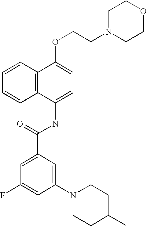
C1=CC2=C(C=C1)C(NC(C1=CC(F)=CC(N3CCC(C)CC3)=C1)=O)=CC=C2OCCN1CCOCC1
